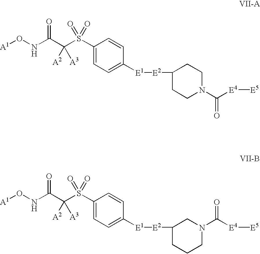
[A1]ONC(C(S(C1=CC=C([E1][E2]C2CCN(C([E4][E5])=O)CC2)C=C1)(=O)=O)([A2])[A3])=O.[A1]ONC(C(S(C1=CC=C([E1][E2]C2CCCN(C([E4][E5])=O)C2)C=C1)(=O)=O)([A2])[A3])=O
